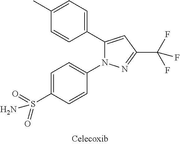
C1(C)=CC=C(C2=CC(C(F)(F)F)=NN2C2=CC=C(S(=O)(=O)N)C=C2)C=C1
